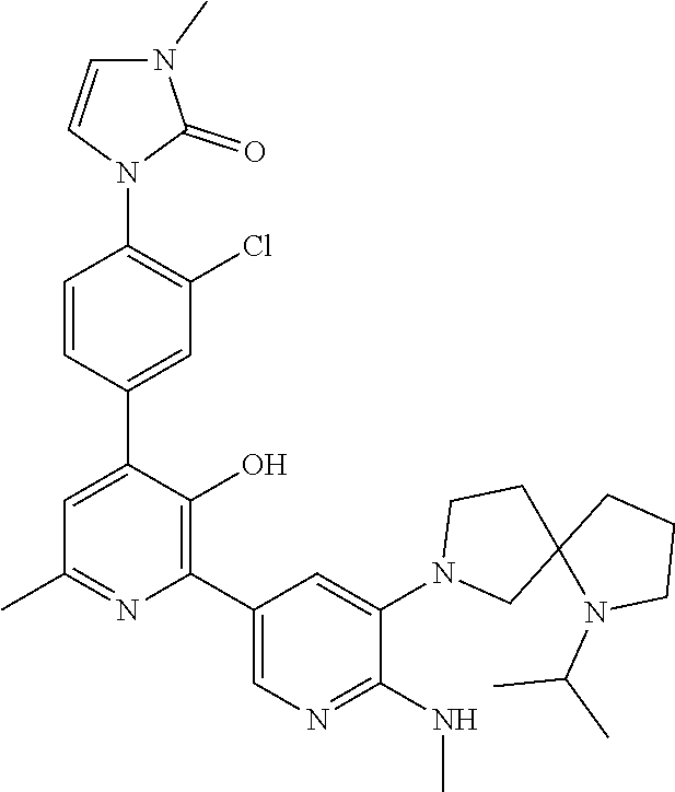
C1=CC(C2=CC(C)=NC(C3=CN=C(NC)C(N4CC5(CC4)N(C(C)C)CCC5)=C3)=C2O)=CC(Cl)=C1N1C(=O)N(C)C=C1
